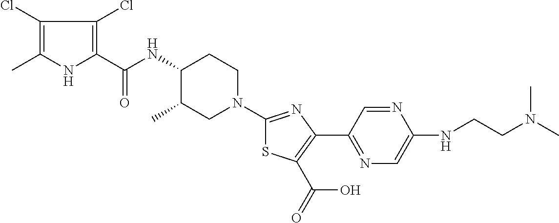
C1(Cl)=C(C)NC(C(NC2C(C)CN(C3=NC(C4=NC=C(NCCN(C)C)N=C4)=C(C(=O)O)S3)CC2)=O)=C1Cl
